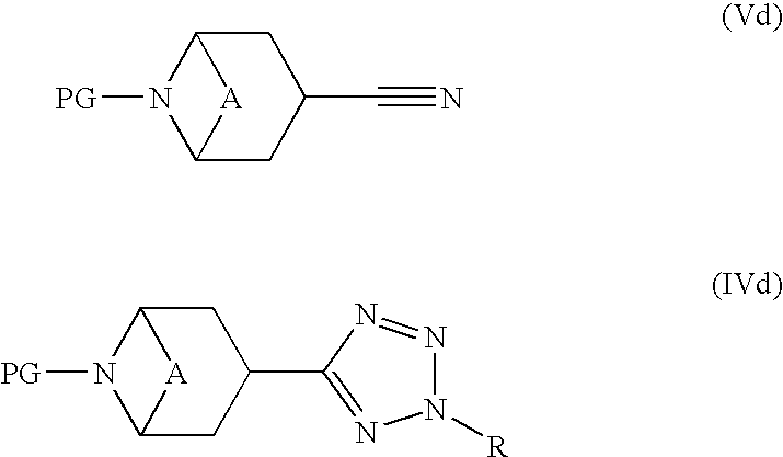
C1C2N([PG])C(CC1C#N)[A]2.C1C2N([PG])C(CC1C1=NN([R])N=N1)[A]2
